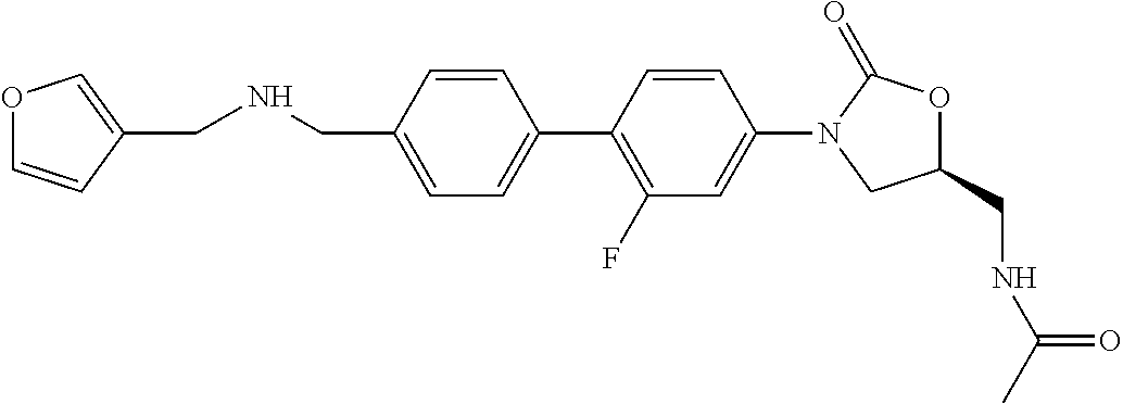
C(C1=CC=C(C2=C(F)C=C(N3CC(CNC(C)=O)OC3=O)C=C2)C=C1)NCC1=COC=C1
